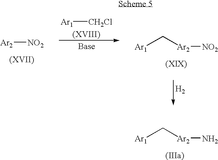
[Ar1]C[Ar2]N.[Ar1][CH2Cl].[Ar2][NO2].[Ar1]C[Ar2][NO2].[H2]
